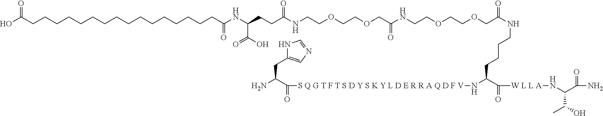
OC(CCCCCCCCCCCCCCCCC(NC(CCC(NCCOCCOCC(NCCOCCOCC(NCCCCC(C(=O)[W L L A]NC(C(=O)N)C(C)O)N[S Q G T F T S D Y S K Y L D E R R A Q D F V]C(C(N)CC1=CN=CN1)=O)=O)=O)=O)C(O)=O)=O)=O
